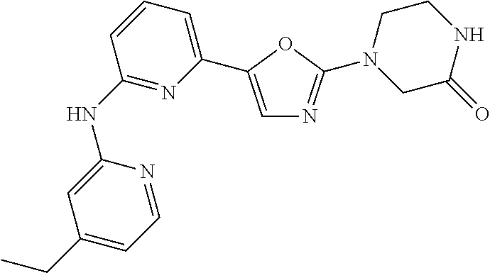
C1(NC2=NC(C3=CN=C(N4CC(=O)NCC4)O3)=CC=C2)=CC(CC)=CC=N1
